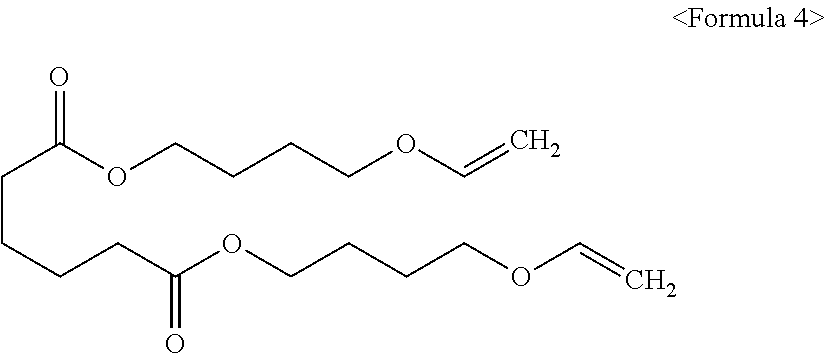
C(CCCC(OCCCCOC=C)=O)C(OCCCCOC=C)=O
